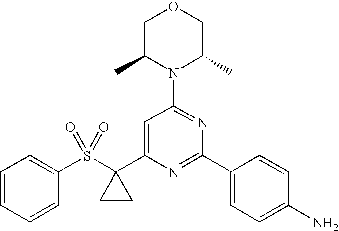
C1C(C)N(C2=NC(C3=CC=C(N)C=C3)=NC(C3(S(C4=CC=CC=C4)(=O)=O)CC3)=C2)C(C)CO1
